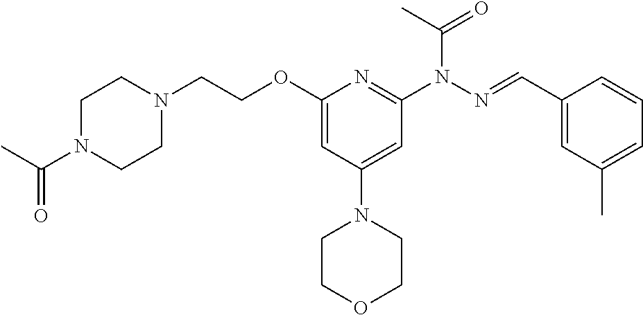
O(C1=CC(N2CCOCC2)=CC(N(N=CC2=CC(C)=CC=C2)C(C)=O)=N1)CCN1CCN(C(C)=O)CC1
